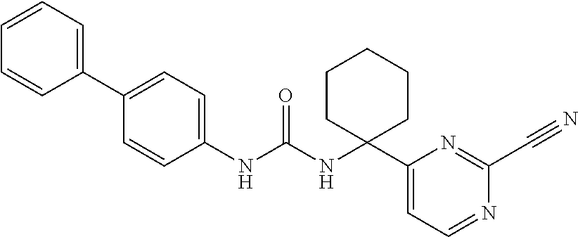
C1(NC(=O)NC2(C3=CC=NC(C#N)=N3)CCCCC2)=CC=C(C2=CC=CC=C2)C=C1
